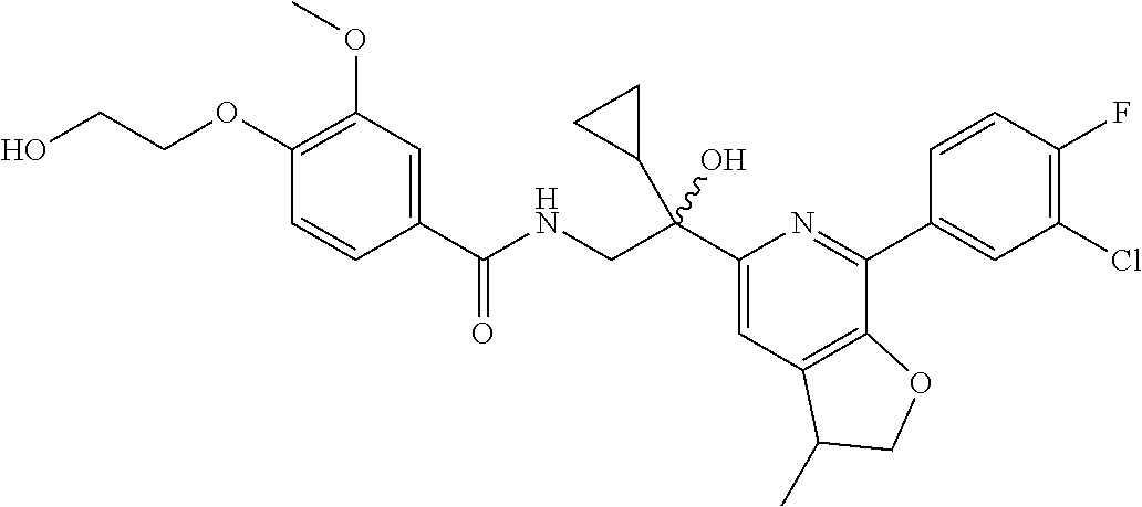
C1(C(CNC(C2=CC(OC)=C(OCCO)C=C2)=O)(C2CC2)O)=CC2=C(C(C3=CC(Cl)=C(F)C=C3)=N1)OCC2C
